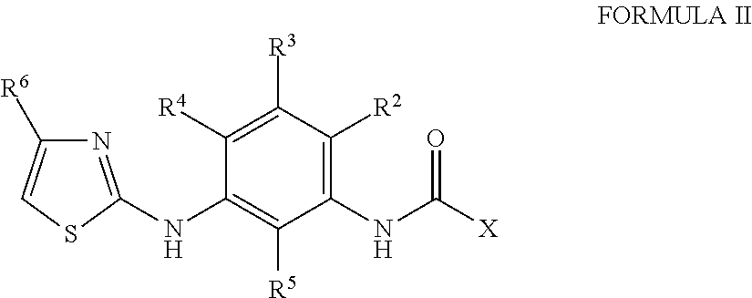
C1(NC([X])=O)=C([R2])C([R3])=C([R4])C(NC2=NC([R6])=CS2)=C1[R5]
